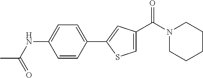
C1=CC(C2=CC(C(N3CCCCC3)=O)=CS2)=CC=C1NC(C)=O
